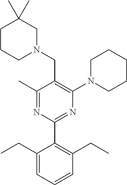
C1(C)=NC(C2=C(CC)C=CC=C2CC)=NC(N2CCCCC2)=C1CN1CC(C)(C)CCC1
